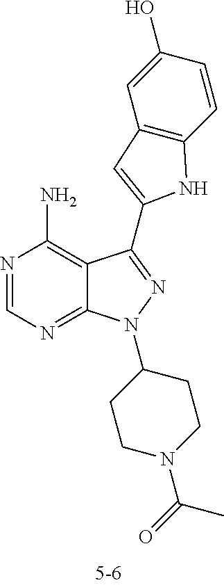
C12=C(N)N=CN=C1N(C1CCN(C(=O)C)CC1)N=C2C1=CC2=C(N1)C=CC(O)=C2
